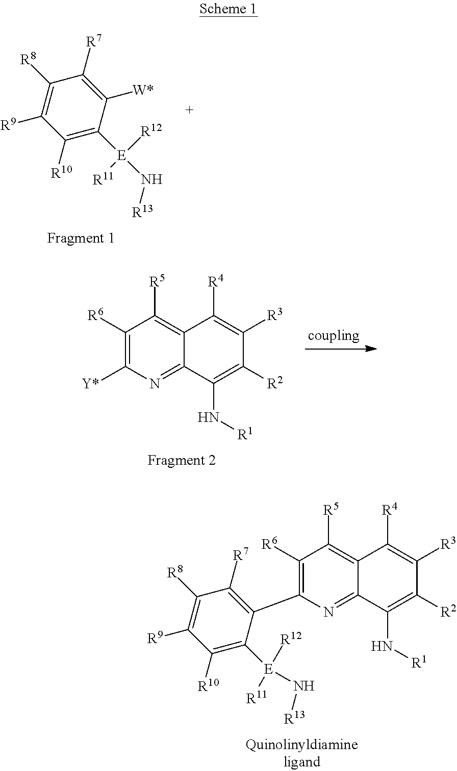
C1([R10])=C([E](N[R13])([R12])[R11])C([W*])=C([R7])C([R8])=C1[R9].C1([R6])=C([Y*])N=C2C(=C1[R5])C([R4])=C([R3])C([R2])=C2N[R1].C1([R6])=C(C2=C([R7])C([R8])=C([R9])C([R10])=C2[E](N[R13])([R11])[R12])N=C2C(=C1[R5])C([R4])=C([R3])C([R2])=C2N[R1]
